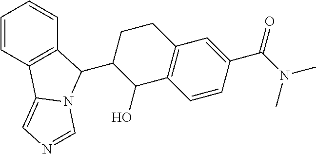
C1=CC2=C(C=C1)C(C1C(O)C3=C(CC1)C=C(C(N(C)C)=O)C=C3)N1C2=CN=C1
